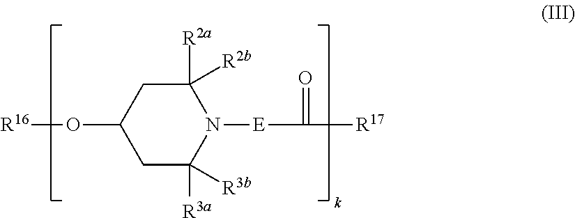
C1C([R3a])([R3b])N([E]C([R17])=O)C([R2a])([R2b])CC1O[R16]
